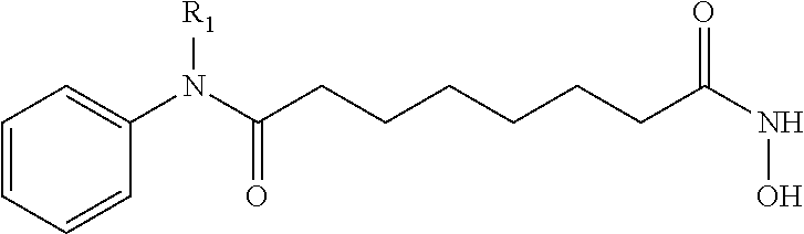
C1=CC=CC(N(C(CCCCCCC(NO)=O)=O)[R1])=C1
